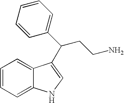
C1=CC=C2C(=C1)C(C(C1=CC=CC=C1)CCN)=CN2
